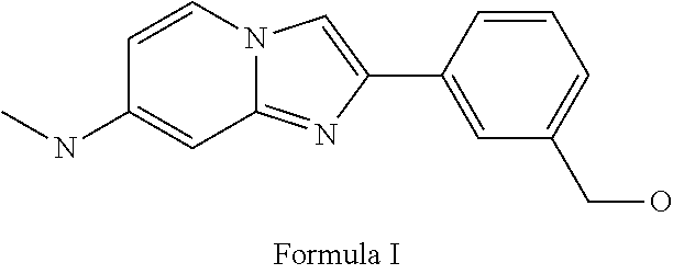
N12C(=NC(C3=CC(CO)=CC=C3)=C1)C=C(NC)C=C2
